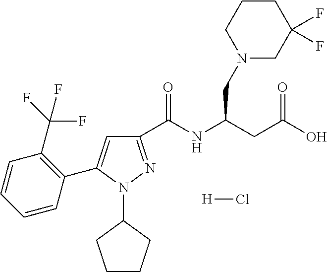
C1(C(NC(CC(O)=O)CN2CC(F)(F)CCC2)=O)=NN(C2CCCC2)C(C2=C(C(F)(F)F)C=CC=C2)=C1.[H]Cl
